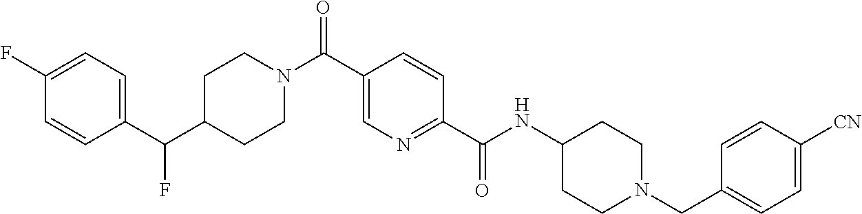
C1(C(C2=CC=C(F)C=C2)F)CCN(C(C2=CN=C(C(NC3CCN(CC4=CC=C([CN])C=C4)CC3)=O)C=C2)=O)CC1
